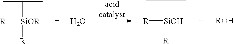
[R][SiOR]([R])C(C)C.O.[R][SiOH]([R])C(C)C.[ROH]
